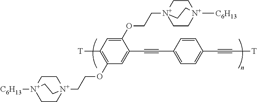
C1C[N+]2(CCOC3=CC([T])=C(OCC[N+]45CC[N+]([C6H13])(CC4)CC5)C=C3C#CC3=CC=C(C#C[T])C=C3)CC[N+]1([C6H13])CC2
